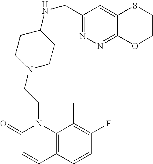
C12=C3C=CC(F)=C1CC(CN1CCC(NCC4=NN=C5C(=C4)SCCO5)CC1)N2C(=O)C=C3
